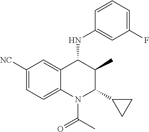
C1([NC])=CC=C2C(=C1)C(NC1=CC(F)=CC=C1)C(C)C(C1CC1)N2C(C)=O
